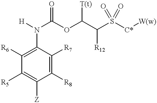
C1([R6])=C(N([H])C(OC(C(S([C*][W(w)])(=O)=O)[R12])[T(t)])=O)C([R7])=C([R8])C([Z])=C1[R5]
